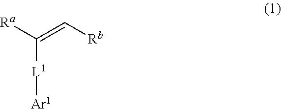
[Ra]C(=C[Rb])[L1][Ar1]
